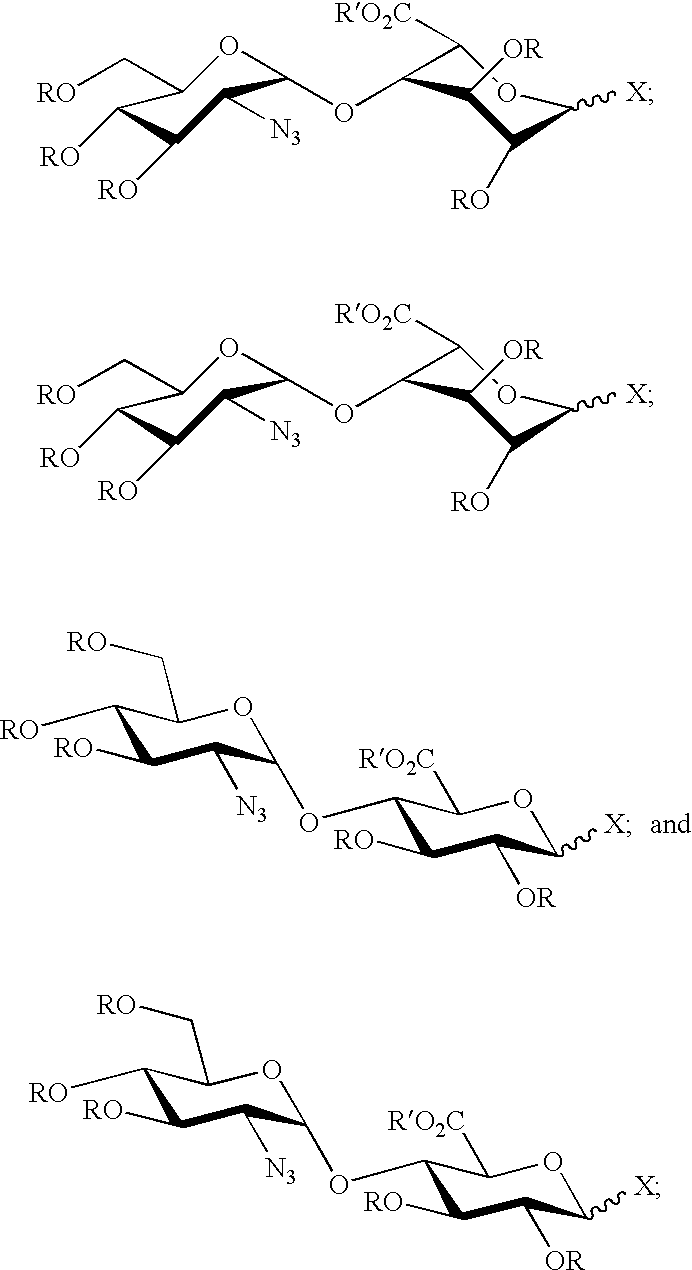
C1([RO])C([RO])C([N3])C(OC2C([RO])C([OR])C([X])OC2[RO2C])OC1C[RO].C1([RO])C([X])OC([RO2C])C(OC2OC(C[RO])C([RO])C([RO])C2[N3])C1[OR].C1([RO])C([X])OC([RO2C])C(OC2OC(C[RO])C([RO])C([RO])C2[N3])C1[OR].C1([RO])C([RO])C([N3])C(OC2C([RO])C([OR])C([X])OC2[RO2C])OC1C[RO]
